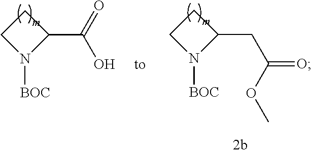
C1N([BOC])C(CC(OC)=O)C1.C1N([BOC])C(C(=O)O)C1
